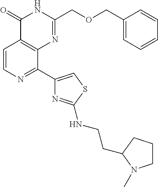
C1=CN=C(C2=CSC(NCCC3CCCN3C)=N2)C2=C1C(=O)NC(COCC1=CC=CC=C1)=N2
